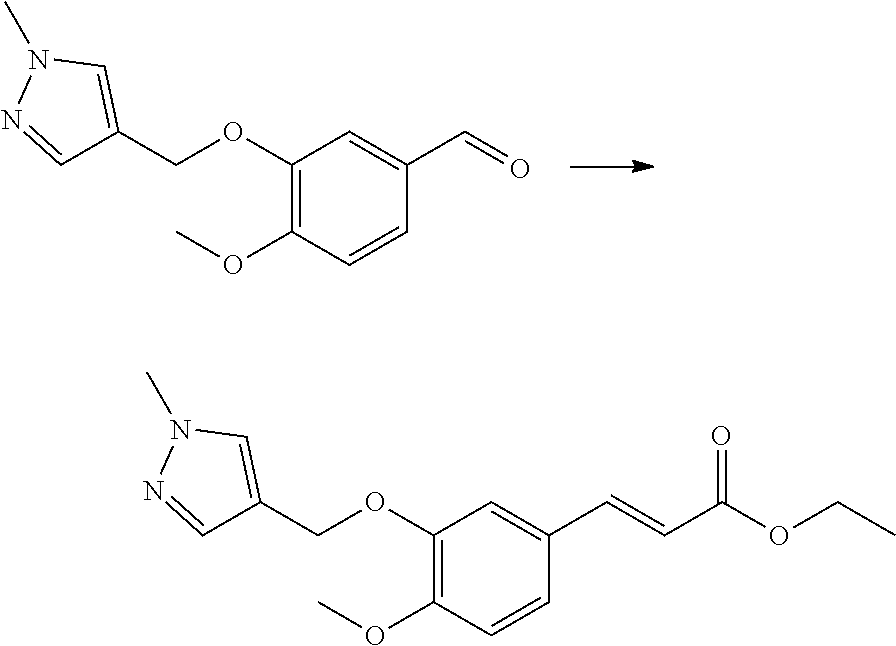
C1(OCC2=CN(C)N=C2)=C(OC)C=CC(C=O)=C1.C1(OCC2=CN(C)N=C2)=C(OC)C=CC(C=CC(OCC)=O)=C1
